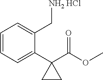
C1=CC=C(C2(C(OC)=O)CC2)C(C[NH2 HCl])=C1
